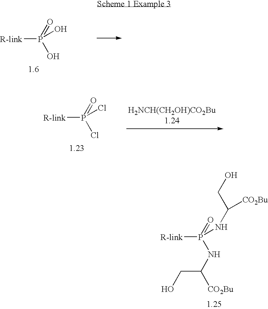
[R-link]P(=O)(NC(CO)[CO2Bu])NC([CO2Bu])CO.[R-link]P(=O)(O)O.[R-link]P(=O)(Cl)Cl.[H2NCH(CH2OH)CO2Bu1.24]
